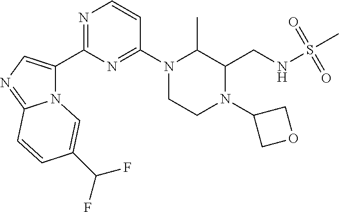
N12C(C3=NC=CC(N4CCN(C5COC5)C(CNS(C)(=O)=O)C4C)=N3)=CN=C1C=CC(C(F)F)=C2
